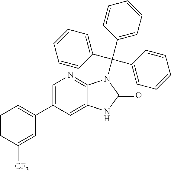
C1=C(C2=CC=CC([CF3])=C2)C=C2C(=N1)N(C(C1=CC=CC=C1)(C1=CC=CC=C1)C1=CC=CC=C1)C(=O)N2
